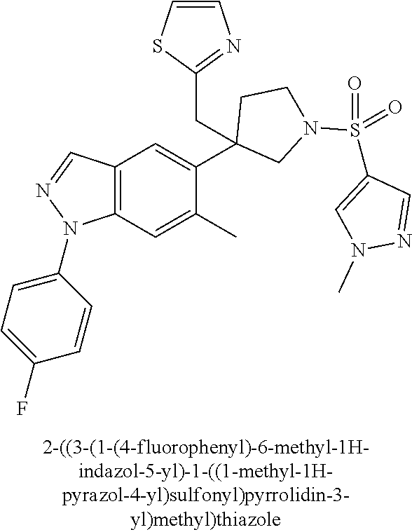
C12=C(C=C(C)C(C3(CC4=NC=CS4)CN(S(C4=CN(C)N=C4)(=O)=O)CC3)=C1)N(C1=CC=C(F)C=C1)N=C2
